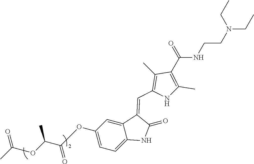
C12=CC(OC(C(OC(C)=O)C)=O)=CC=C1NC(=O)C2=CC1=C(C)C(C(NCCN(CC)CC)=O)=C(C)N1
